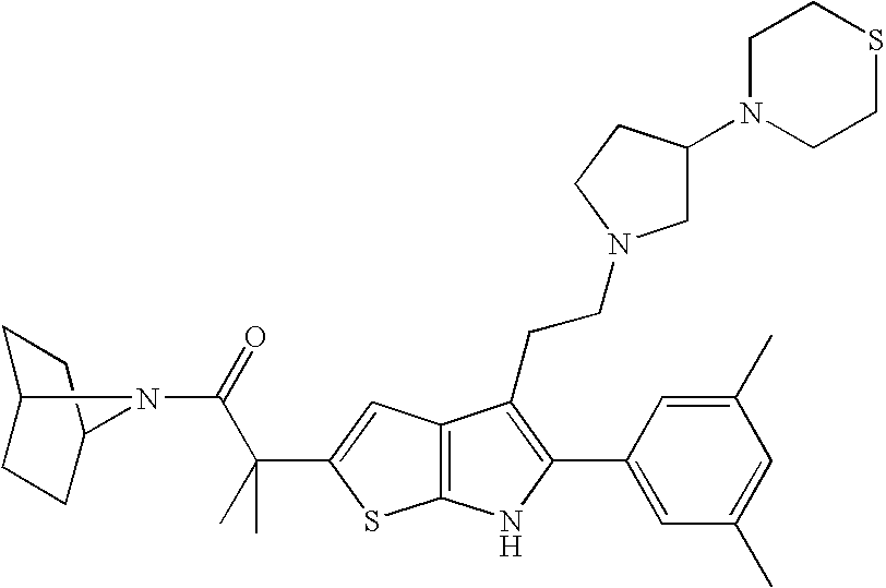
C1C2CCC(C1)N2C(=O)C(C)(C1=CC2=C(S1)NC(C1=CC(C)=CC(C)=C1)=C2CCN1CC(N2CCSCC2)CC1)C
